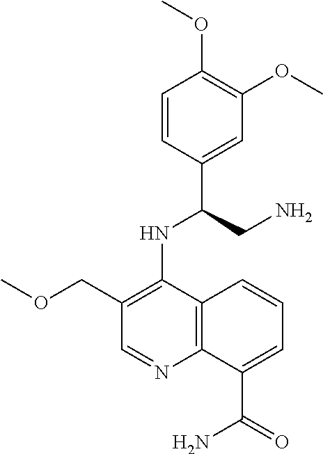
C1=CC(C(CN)NC2=C(COC)C=NC3=C2C=CC=C3C(=O)N)=CC(OC)=C1OC
